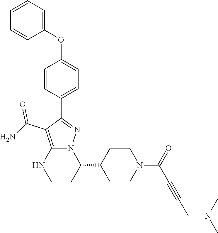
C1=CC(C2=NN3C(=C2C(N)=O)NCCC3C2CCN(C(C#CCN(C)C)=O)CC2)=CC=C1OC1=CC=CC=C1
